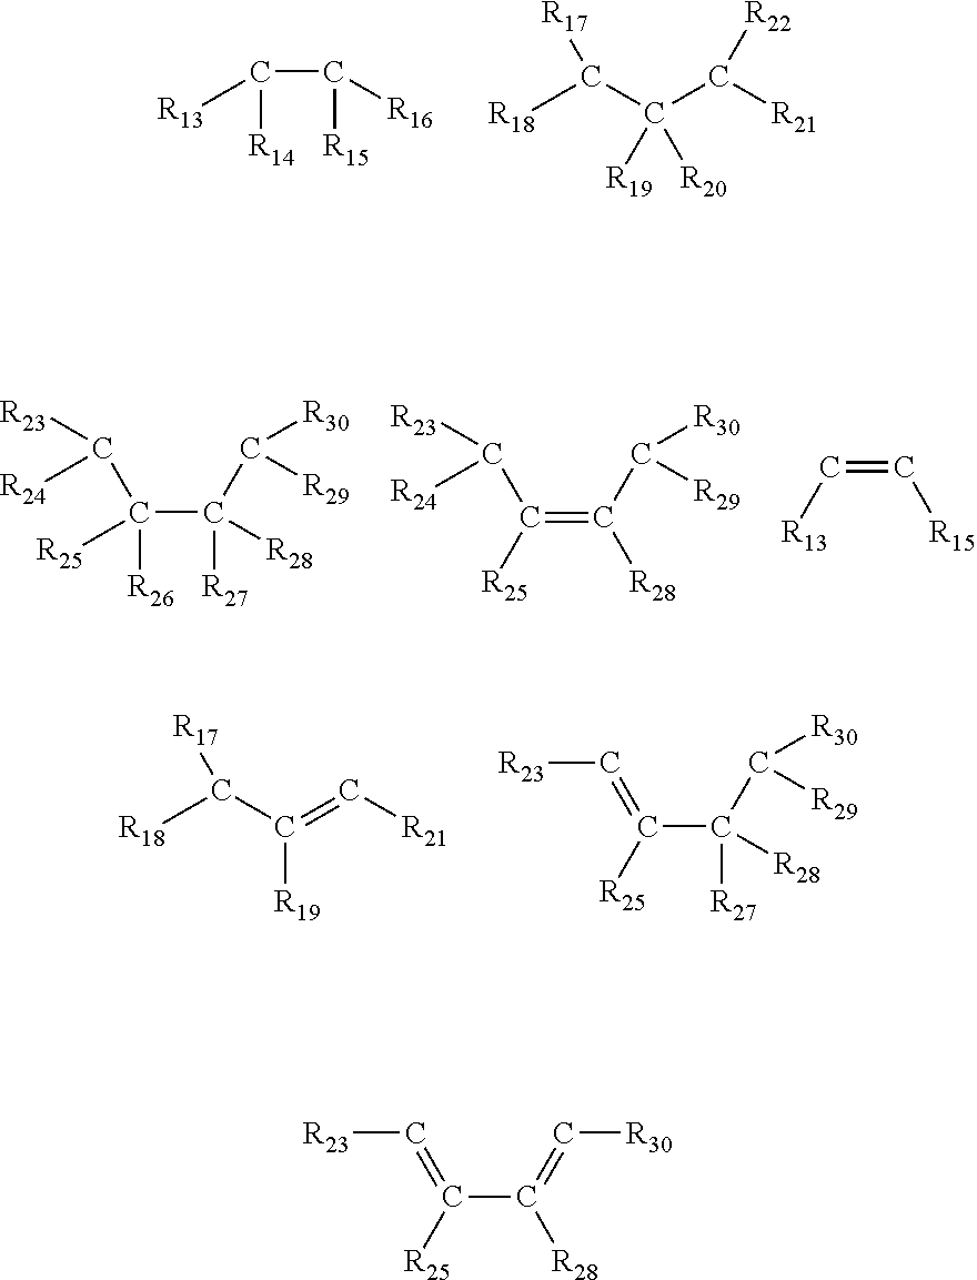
C(C([R15])[R16])([R14])[R13].C([R19])([R20])(C([R21])[R22])C([R18])[R17].C(C([R27])([R28])C([R30])[R29])([R26])([R25])C([R23])[R24].C(=C([R28])C([R30])[R29])([R25])C([R23])[R24].C(=C[R15])[R13].[R18]C(C(=C[R21])[R19])[R17].C(C([R27])(C([R30])[R29])[R28])([R25])=C[R23].C(C(=C[R30])[R28])([R25])=C[R23]
